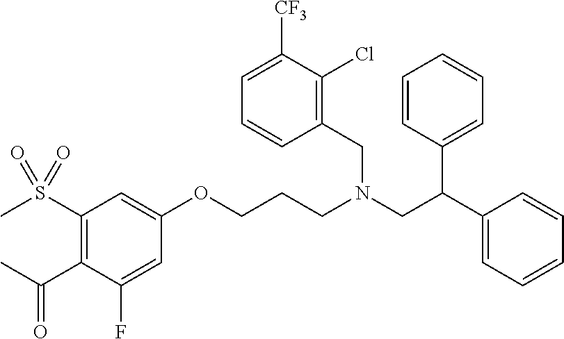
C1=CC(C(C2=CC=CC=C2)CN(CC2=C(Cl)C([CF3])=CC=C2)CCCOC2=CC(S(C)(=O)=O)=C(C(C)=O)C(F)=C2)=CC=C1
